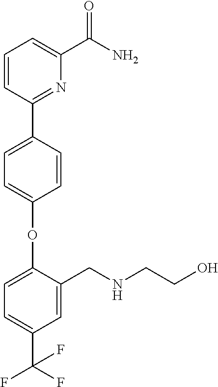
O(C1=CC=C(C2=NC(C(=O)N)=CC=C2)C=C1)C1=CC=C(C(F)(F)F)C=C1CNCCO
